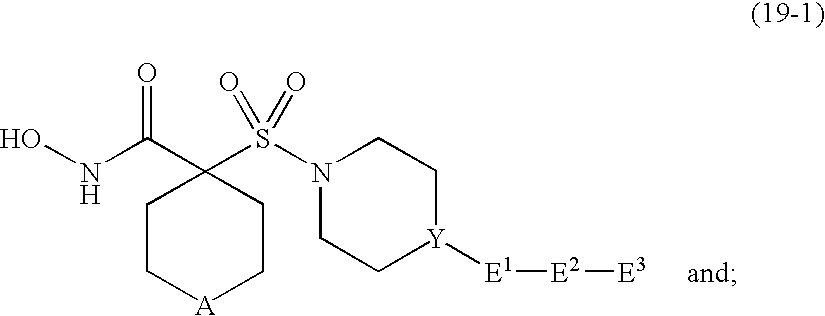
C1C[A]CCC1(C(NO)=O)S(=O)(=O)N1CC[Y]([E1][E2][E3])CC1
